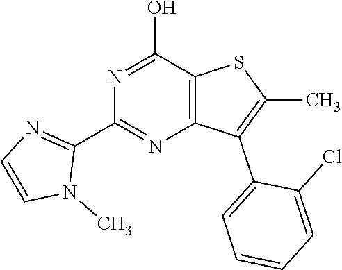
N1=C(O)C2=C(N=C1C1=NC=CN1C)C(C1=CC=CC=C1Cl)=C(C)S2
